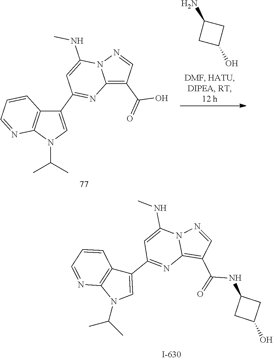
C1(C2=NC3=C(C(NC4CC(O)C4)=O)C=NN3C(NC)=C2)=CN(C(C)C)C2=C1C=CC=N2.C1(C2=NC3=C(C(=O)O)C=NN3C(NC)=C2)=CN(C(C)C)C2=C1C=CC=N2.C1C(O)CC1N
